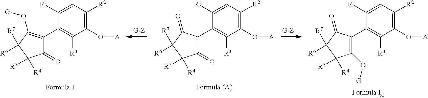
C1(=O)C(C2=C([R3])C(O[A])=C([R2])C=C2[R1])=C(O[G])C([R6])([R7])C1([R5])[R4].C1(=O)C(C2=C([R3])C(O[A])=C([R2])C=C2[R1])C(=O)C([R7])([R6])C1([R4])[R5].C1(O[G])=C(C2=C([R3])C(O[A])=C([R2])C=C2[R1])C(=O)C([R7])([R6])C1([R4])[R5]
